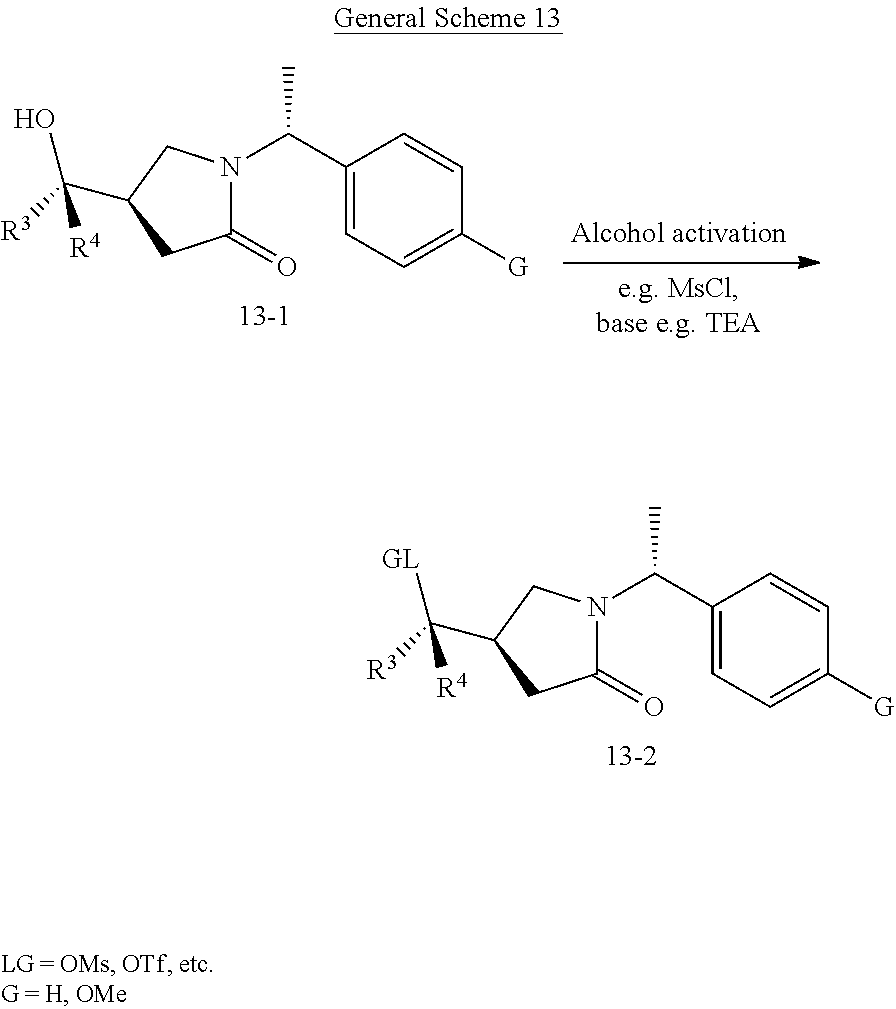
C1(C(C)N2C(=O)CC(C(O)([R3])[R4])C2)=CC=C([G])C=C1.C1(C(C)N2C(=O)CC(C([GL])([R3])[R4])C2)=CC=C([G])C=C1
